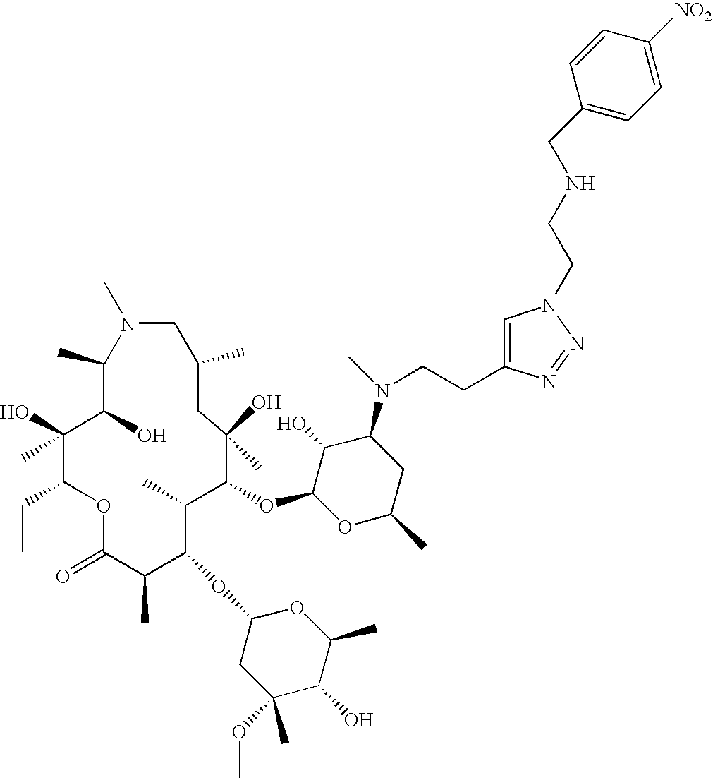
C1(C)C(O)C(O)(C)C(CC)OC(=O)C(C)C(OC2CC(C)(OC)C(O)C(C)O2)C(C)C(OC2OC(C)CC(N(C)CCC3=CN(CCNCC4=CC=C([NO2])C=C4)N=N3)C2O)C(O)(C)CC(C)CN1C
